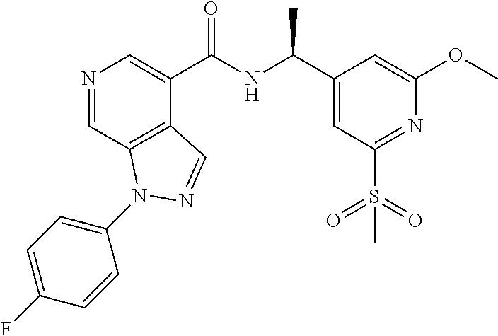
N1=CC2=C(C(C(NC(C3=CC(S(=O)(=O)C)=NC(OC)=C3)C)=O)=C1)C=NN2C1=CC=C(F)C=C1
